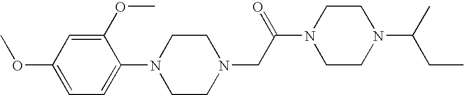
C1(OC)=CC(OC)=CC=C1N1CCN(CC(N2CCN(C(CC)C)CC2)=O)CC1
